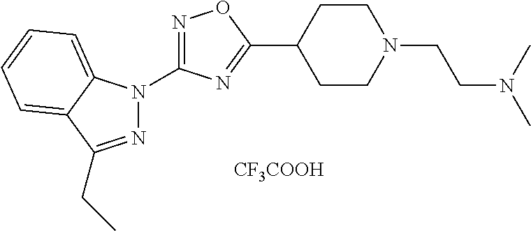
N1=C(N2N=C(CC)C3=CC=CC=C23)N=C(C2CCN(CCN(C)C)CC2)O1.[CF3COOH]
